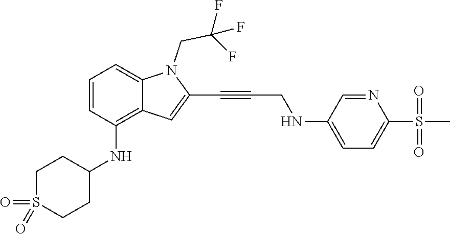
C1(C#CCNC2=CC=C(S(=O)(=O)C)N=C2)=CC2=C(NC3CCS(=O)(=O)CC3)C=CC=C2N1CC(F)(F)F
